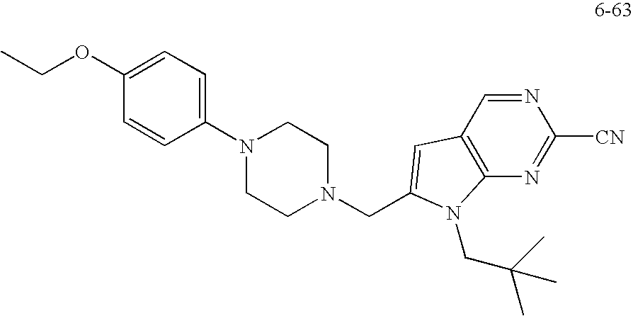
C1(N2CCN(CC3=CC4=C(N=C([CN])N=C4)N3CC(C)(C)C)CC2)=CC=C(OCC)C=C1
